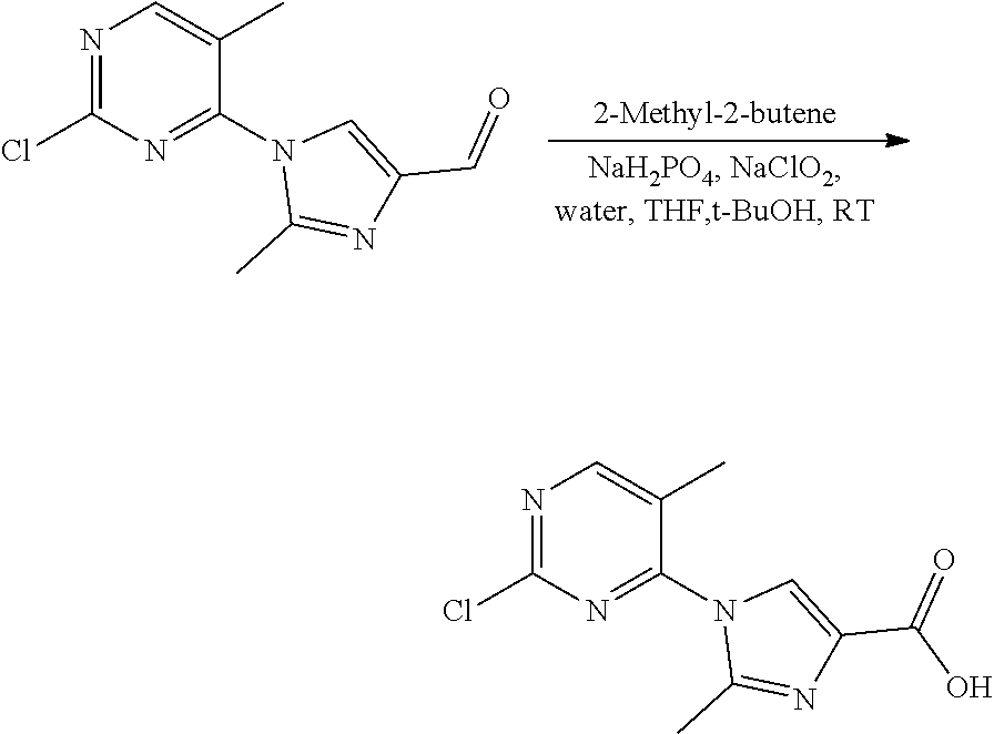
N1=C(Cl)N=C(N2C(C)=NC(C=O)=C2)C(C)=C1.N1=C(Cl)N=C(N2C(C)=NC(C(=O)O)=C2)C(C)=C1
